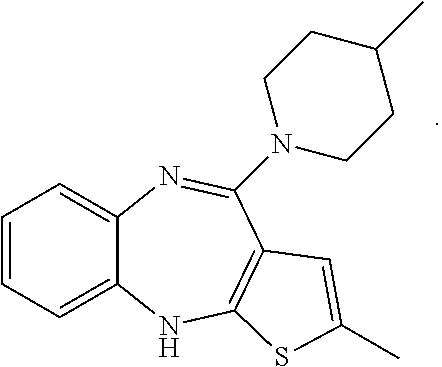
C1=CC=C2C(=C1)N=C(N1CCC(C)CC1)C1=C(N2)SC(C)=C1
